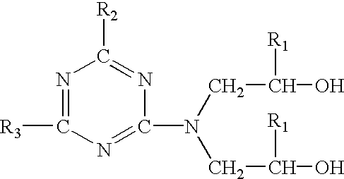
N1=C([R3])N=C(N(CC([R1])O)CC([R1])O)N=C1[R2]
